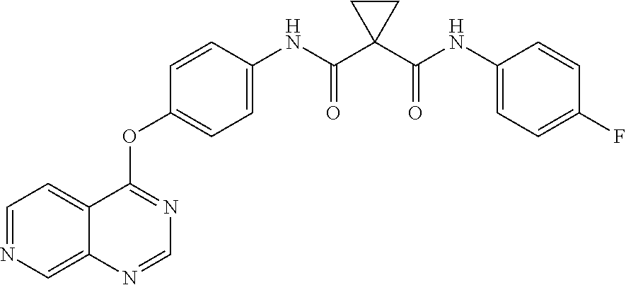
C1=NC=C2C(=C1)C(OC1=CC=C(NC(C3(C(NC4=CC=C(F)C=C4)=O)CC3)=O)C=C1)=NC=N2
